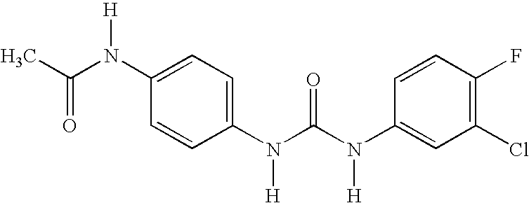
CC(N(C1=CC=C(N(C(N(C2=CC(Cl)=C(F)C=C2)[H])=O)[H])C=C1)[H])=O
